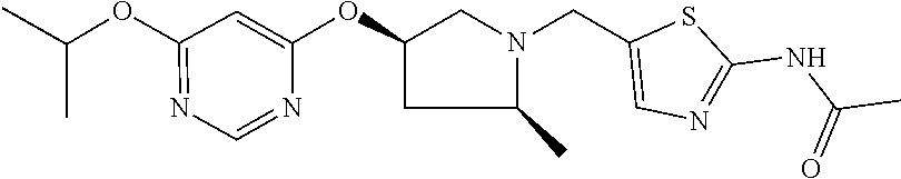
C(OC1=NC=NC(OC2CN(CC3=CN=C(NC(C)=O)S3)C(C)C2)=C1)(C)C
